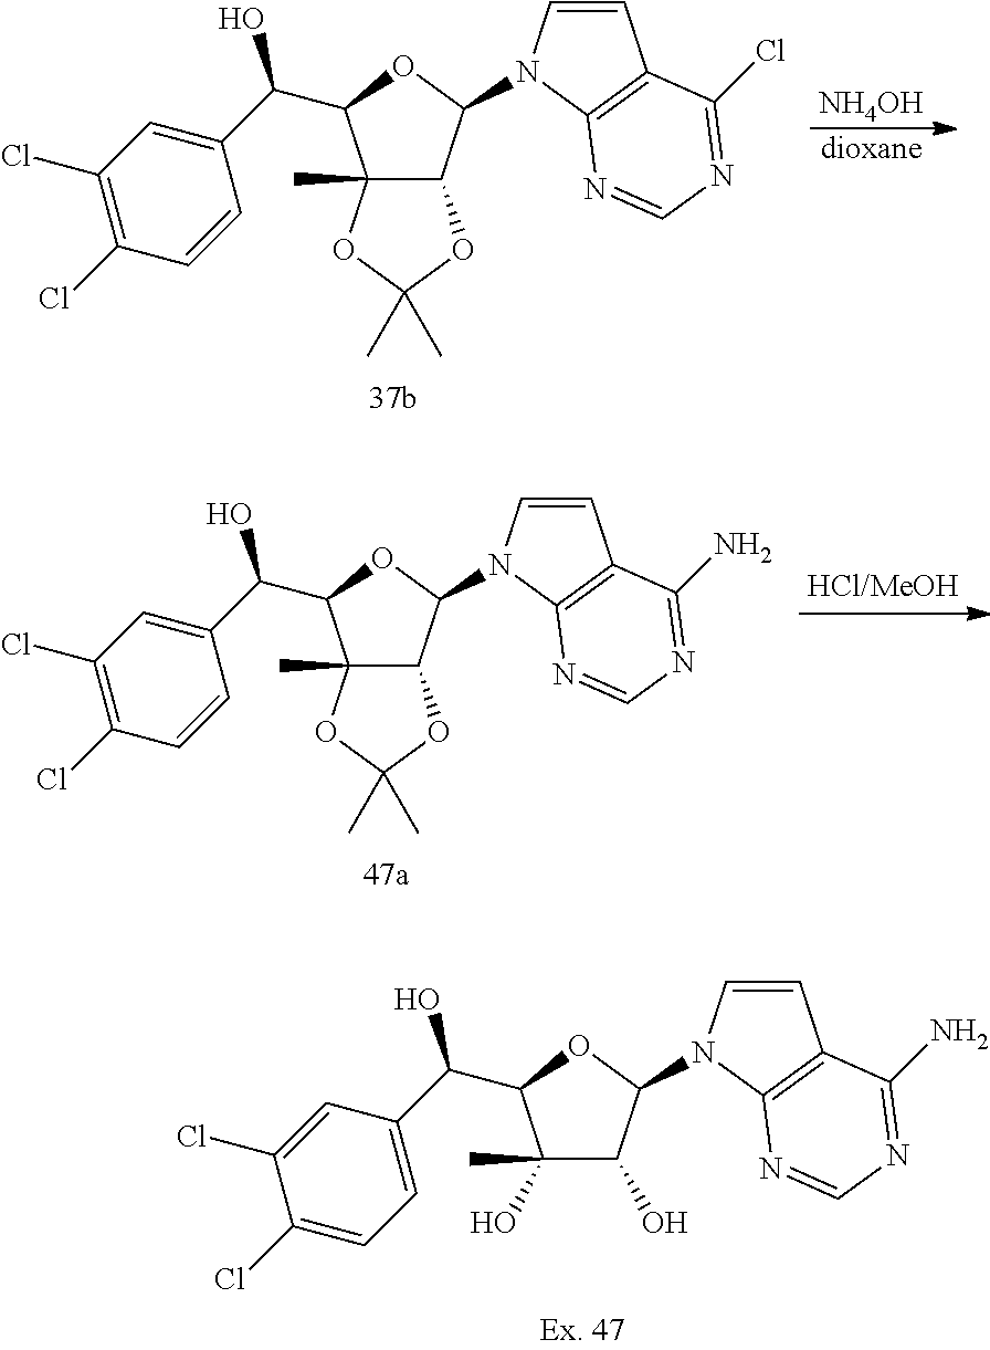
C12(C)C(C(N3C=CC4=C3N=CN=C4Cl)OC1C(C1=CC(Cl)=C(Cl)C=C1)O)OC(C)(C)O2.[NH4OH].[dioxane].C12(C)C(C(N3C=CC4=C3N=CN=C4N)OC1C(C1=CC(Cl)=C(Cl)C=C1)O)OC(C)(C)O2.C1(O)(C)C(O)C(N2C=CC3=C2N=CN=C3N)OC1C(C1=CC=C(Cl)C(Cl)=C1)O
